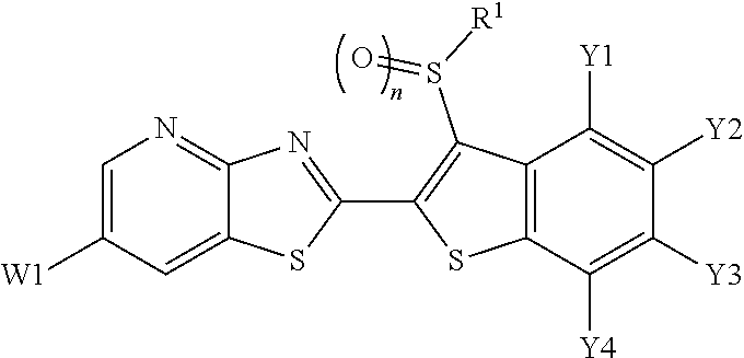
C12=CC([W1])=CN=C1N=C(C1=C(S(=O)[R1])C3=C(S1)C([Y4])=C([Y3])C([Y2])=C3[Y1])S2
